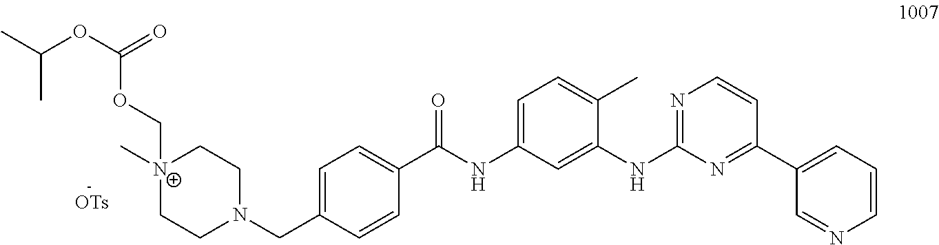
CC(OC(=O)OC[N+]1(C)CCN(CC2=CC=C(C(NC3=CC=C(C)C(NC4=NC=CC(C5=CC=CN=C5)=N4)=C3)=O)C=C2)CC1)C
